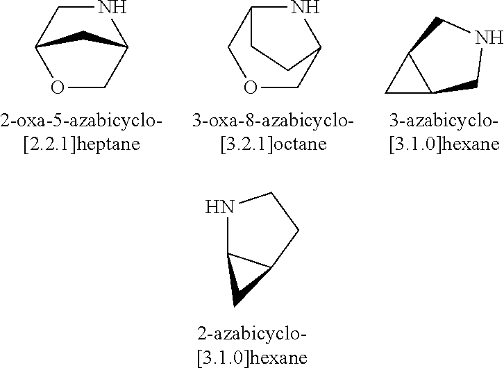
N1C2C(CC1)C2.N1CC2OCC1C2.C1OCC2NC1CC2.C1C2C1CNC2
